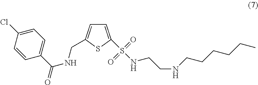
C1=C(Cl)C=CC(C(NCC2=CC=C(S(NCCNCCCCCC)(=O)=O)S2)=O)=C1
